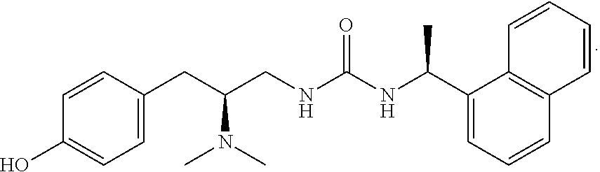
C1=CC(CC(CNC(NC(C2=CC=CC3=C2C=CC=C3)C)=O)N(C)C)=CC=C1O
